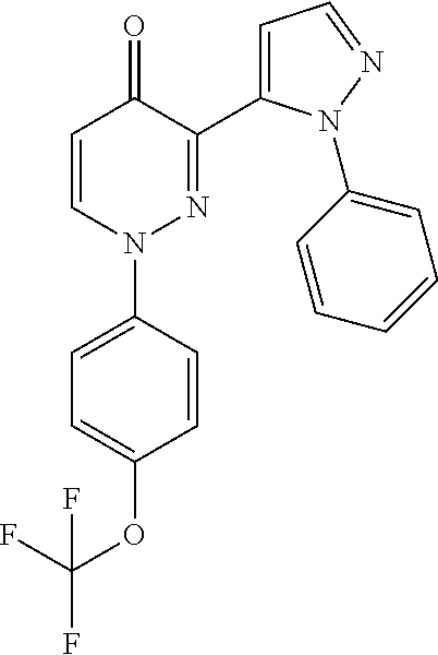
C1=CN(C2=CC=C(OC(F)(F)F)C=C2)N=C(C2=CC=NN2C2=CC=CC=C2)C1=O
